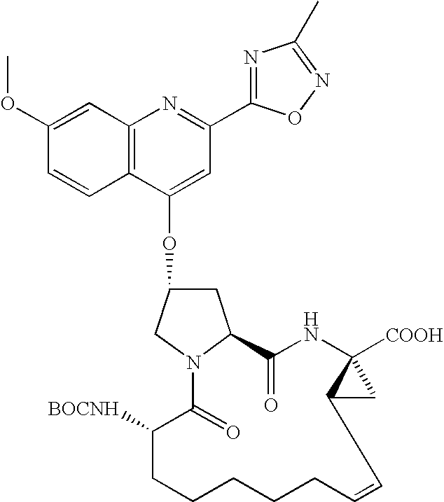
C1(OC)=CC2=C(C=C1)C(OC1CC3N(C1)C(=O)C([BOCNH])CCCCCC=CC1C([COOH])(NC3=O)C1)=CC(C1=NC(C)=NO1)=N2
